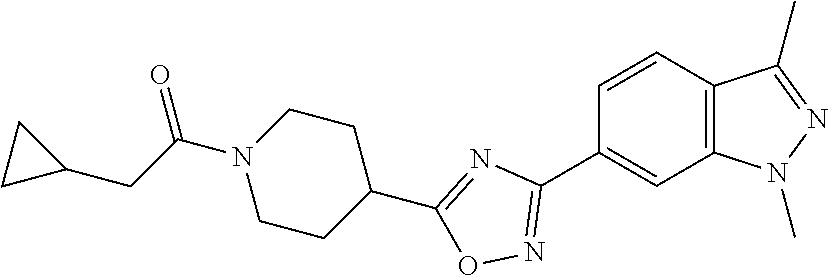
C1=CC2=C(C=C1C1=NOC(C3CCN(C(CC4CC4)=O)CC3)=N1)N(C)N=C2C
